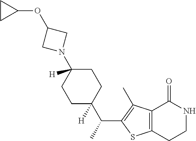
C1C(C(C2=C(C)C3=C(S2)CCNC3=O)C)([H])CCC(N2CC(OC3CC3)C2)([H])C1
